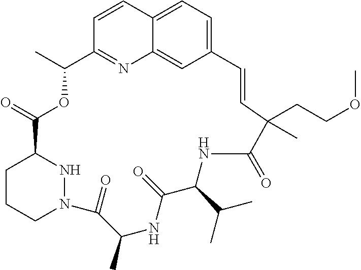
C12=CC=C3C(=C1)N=C(C=C3)C(C)OC(=O)C1CCCN(N1)C(=O)C(C)NC(=O)C(C(C)C)NC(=O)C(CCOC)(C)C=C2
